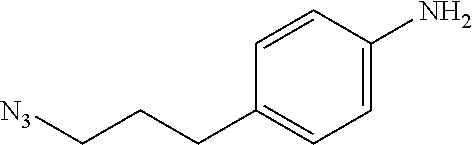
[N3]CCCC1=CC=C(N)C=C1
